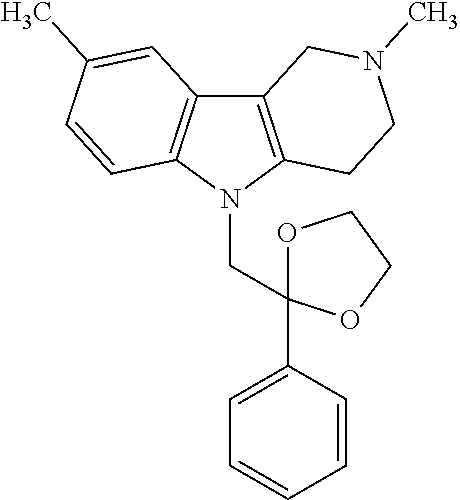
C12=C(N(CC3(C4=CC=CC=C4)OCCO3)C3=C1C=C(C)C=C3)CCN(C)C2
